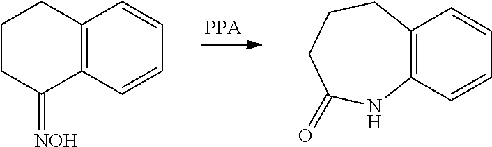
C1CC(=[NOH])C2=C(C1)C=CC=C2.C12=C(C=CC=C1)NC(=O)CCC2
